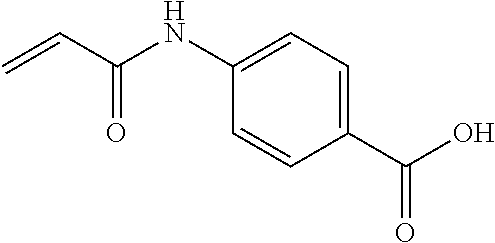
O=C(O)C1=CC=C(NC(C=C)=O)C=C1
